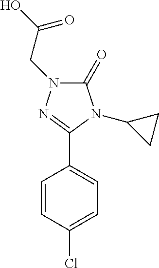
C1(C2=NN(CC(=O)O)C(=O)N2C2CC2)=CC=C(Cl)C=C1
